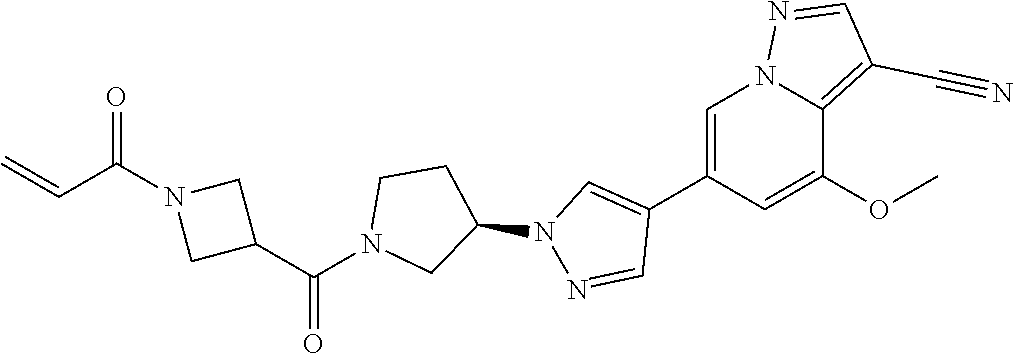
C1=C(C2=CN(C3CCN(C(C4CN(C(C=C)=O)C4)=O)C3)N=C2)C=C(OC)C2=C(C#N)C=NN12
